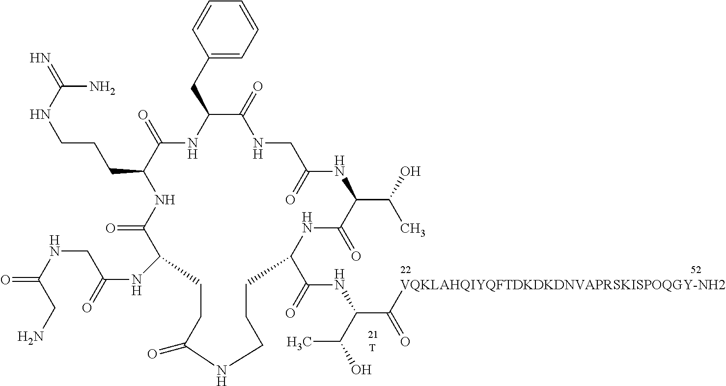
C1=CC=CC(CC2NC(=O)C(CCCNC(=N)N)NC(=O)C(NC(=O)CNC(=O)CN)CCC(=O)NCCCC(C(=O)NC(C([VQKLAHQIYQFTDKDKDNVAPRSKISPOQGY-NH2])=O)C(O)C)NC(=O)C(C(O)C)NC(=O)CNC2=O)=C1.[T]
